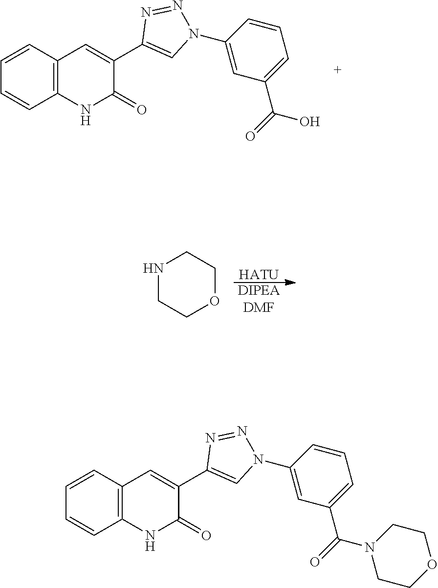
C12=C(C=CC=C1)C=C(C1=CN(C3=CC(C(O)=O)=CC=C3)N=N1)C(=O)N2.[HATU].[DIPEADMF].N1CCOCC1.C12=C(C=CC=C1)C=C(C1=CN(C3=CC(C(N4CCOCC4)=O)=CC=C3)N=N1)C(=O)N2
